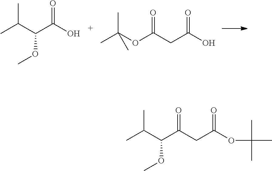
CC(C(C(O)=O)OC)C.O(C(CC(O)=O)=O)C(C)(C)C.C(C(CC(OC(C)(C)C)=O)=O)(C(C)C)OC
